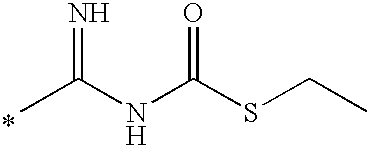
CC(NC(SCC)=O)=N.*
